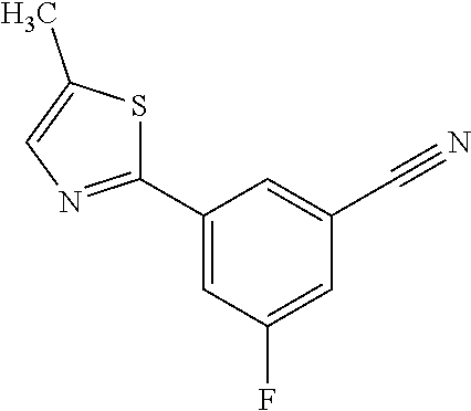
S1C(C)=CN=C1C1=CC(F)=CC(C#N)=C1
